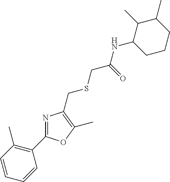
C1(C)C(NC(CSCC2=C(C)OC(C3=C(C)C=CC=C3)=N2)=O)CCCC1C
